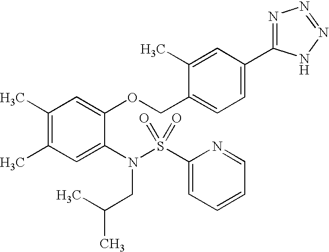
C1(C)=C(C)C=C(N(S(C2=CC=CC=N2)(=O)=O)CC(C)C)C(OCC2=CC=C(C3=NN=NN3)C=C2C)=C1
